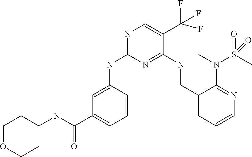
C1=C(NC2=NC=C(C(F)(F)F)C(NCC3=CC=CN=C3N(S(=O)(C)=O)C)=N2)C=CC=C1C(NC1CCOCC1)=O
